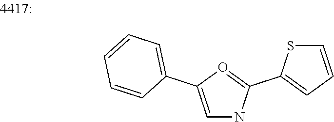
C1=C(C2=CC=CC=C2)O=C(C2=CC=CS2)N1
